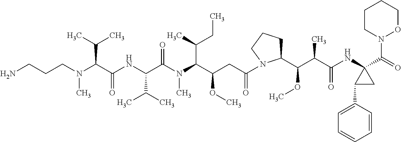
N(C)(C(C(NC(C(N(C(C(CC(N1C(C(C(C(NC2(C(=O)N3OCCCC3)C(C3=CC=CC=C3)C2)=O)C)OC)CCC1)=O)OC)C(C)CC)C)=O)C(C)C)=O)C(C)C)CCCN
